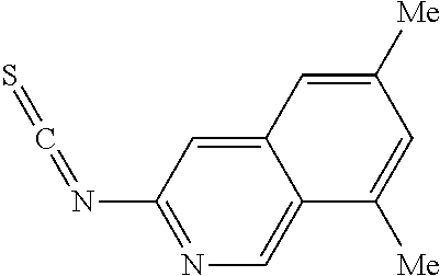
N1=C(N=C=S)C=C2C(=C1)C([Me])=CC([Me])=C2
